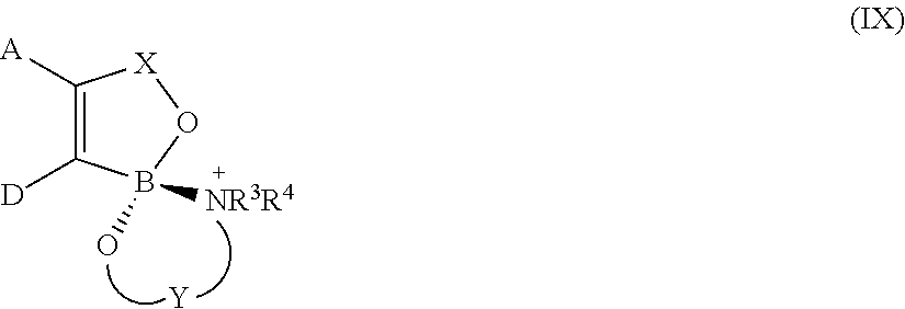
C1([A])=C([D])B(O)([NR3R4])O[X]1.[Y]
